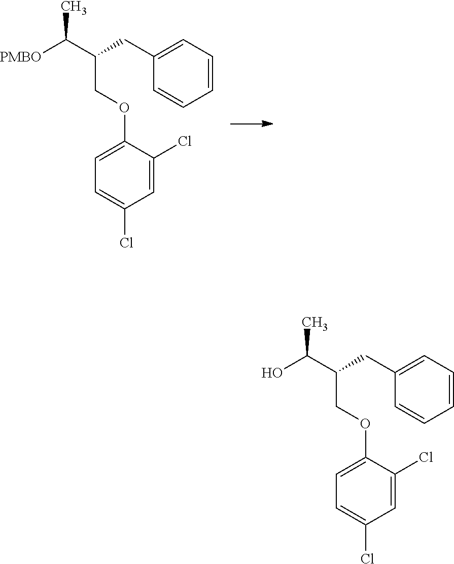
C1=CC=C(CC(C(O)C)COC2=CC=C(Cl)C=C2Cl)C=C1.C1=CC=C(CC(C([PMBO])C)COC2=CC=C(Cl)C=C2Cl)C=C1
